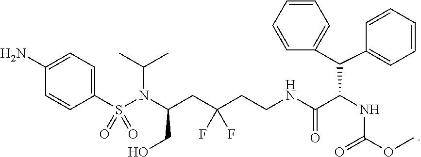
C(CC(CCNC(C(NC(OC)=O)C(C1=CC=CC=C1)C1=CC=CC=C1)=O)(F)F)(N(S(C1=CC=C(N)C=C1)(=O)=O)C(C)C)CO
